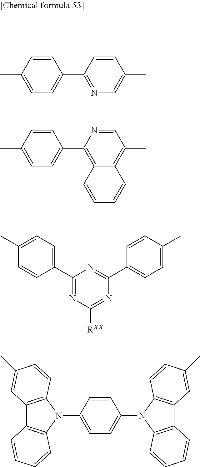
C1=CC(C)=CC=C1C1=NC=C(C)C=C1.C1=CC(C)=CC=C1C1=C2C(=C(C)C=N1)C=CC=C2.C1(C2=NC([RXX])=NC(C3=CC=C(C)C=C3)=N2)=CC=C(C)C=C1.C1=CC(N2C3=C(C4=C2C=CC=C4)C=C(C)C=C3)=CC=C1N1C2=C(C3=C1C=CC(C)=C3)C=CC=C2
